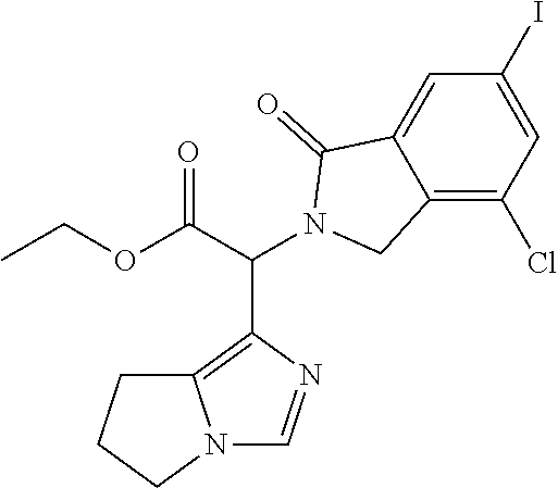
N12C=NC(C(C(OCC)=O)N3CC4=C(Cl)C=C(I)C=C4C3=O)=C1CCC2
